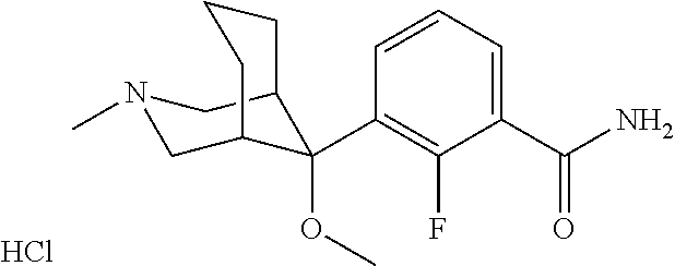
C1(C(N)=O)=CC=CC(C2(OC)C3CN(C)CC2CCC3)=C1F.Cl
